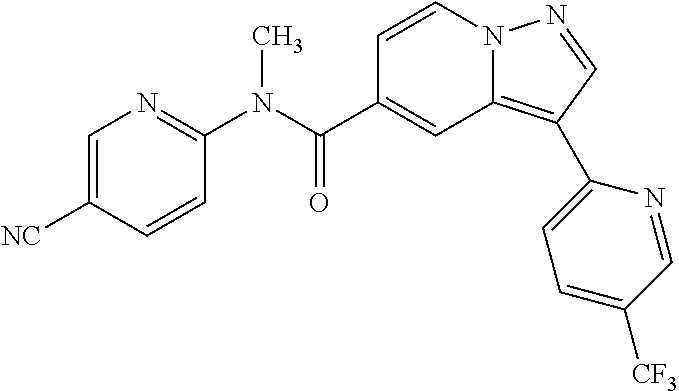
C1=CN2C(=C(C3=CC=C([CF3])C=N3)C=N2)C=C1C(N(C1=NC=C([NC])C=C1)C)=O
